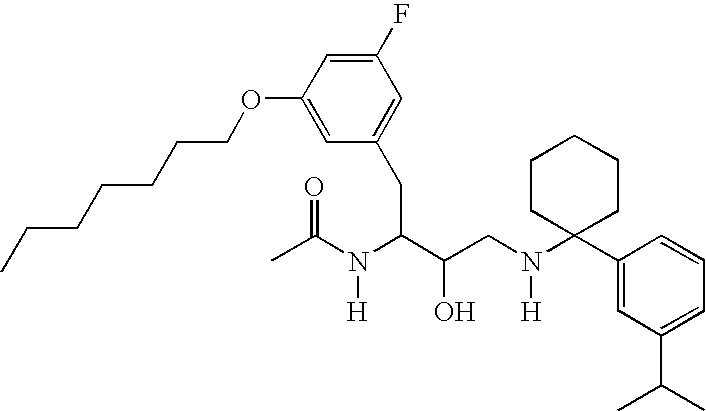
C1(OCCCCCCC)=CC(CC(C(CN(C2(C3=CC(C(C)C)=CC=C3)CCCCC2)[H])O)N(C(C)=O)[H])=CC(F)=C1
